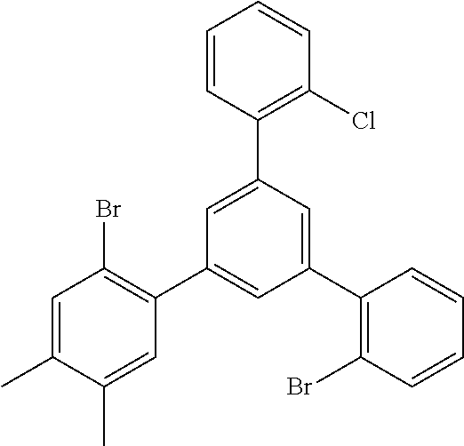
C1=C(C)C(C)=CC(C2=CC(C3=C(Br)C=CC=C3)=CC(C3=C(Cl)C=CC=C3)=C2)=C1Br
